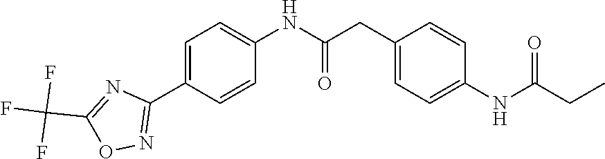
C(C1=CC=C(NC(=O)CC)C=C1)C(NC1=CC=C(C2=NOC(C(F)(F)F)=N2)C=C1)=O
